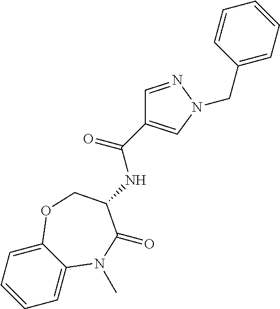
C1=CC=C2C(=C1)N(C)C(=O)C(NC(=O)C1=CN(CC3=CC=CC=C3)N=C1)CO2
